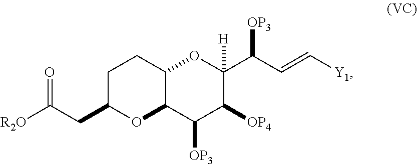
O1C2C(CCC1CC([R2O])=O)OC([H])(C(C=C[Y1])[OP3])C([OP4])C2[OP3]
